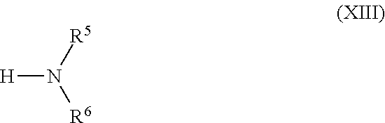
[H]N([R6])[R5]
